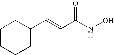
C1CCCC(C=CC(NO)=O)C1
